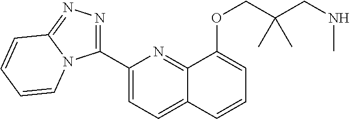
C1(C2=NN=C3N2C=CC=C3)=CC=C2C(=N1)C(OCC(CNC)(C)C)=CC=C2
